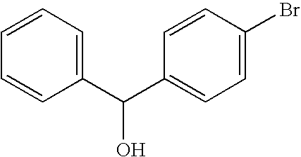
C1(C(C2=CC=C(Br)C=C2)O)=CC=CC=C1
